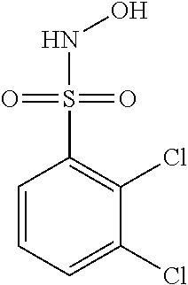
C1=CC=C(Cl)C(Cl)=C1S(NO)(=O)=O
